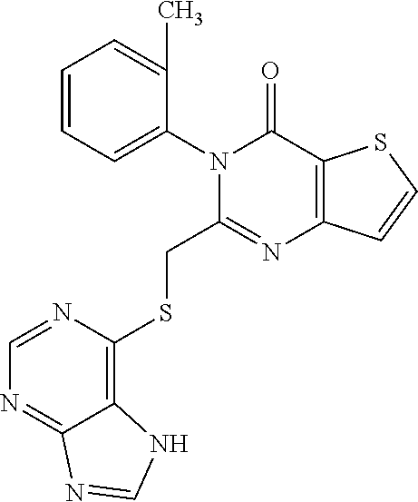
C1=CC=C(N2C(CSC3=C4C(=NC=N3)N=CN4)=NC3=C(C2=O)SC=C3)C(C)=C1
